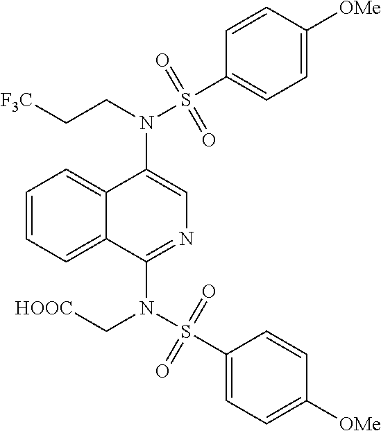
N(C1=CN=C(N(S(C2=CC=C([OMe])C=C2)(=O)=O)C[HOOC])C2=CC=CC=C12)(CC[F3C])S(C1=CC=C([OMe])C=C1)(=O)=O
